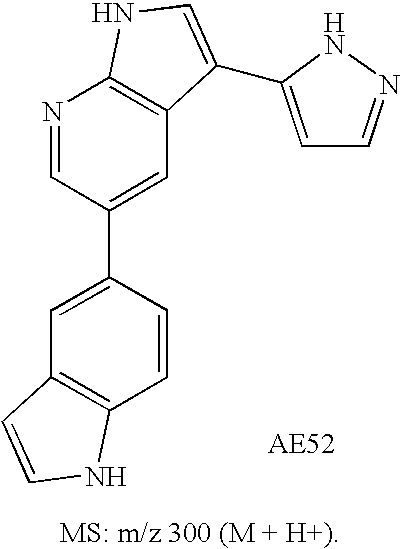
C1=C(C2=CC3=C(N=C2)NC=C3C2=CC=NN2)C=CC2=C1C=CN2
